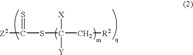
[Z2]C(SC(C[R2])([X])[Y])=S
